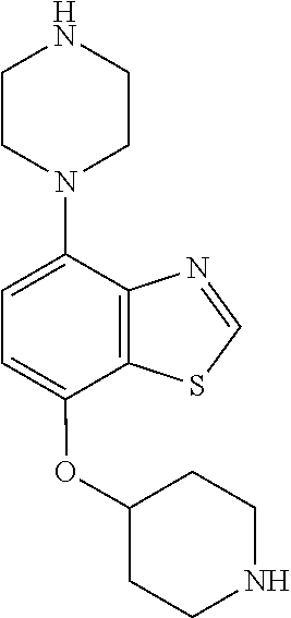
C1=C(OC2CCNCC2)C2=C(C(N3CCNCC3)=C1)N=CS2
